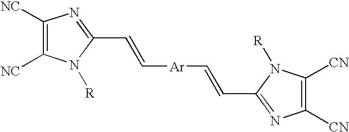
C1([NC])=C([NC])N([R])C(C=C[Ar]C=CC2=NC([CN])=C([CN])N2[R])=N1
